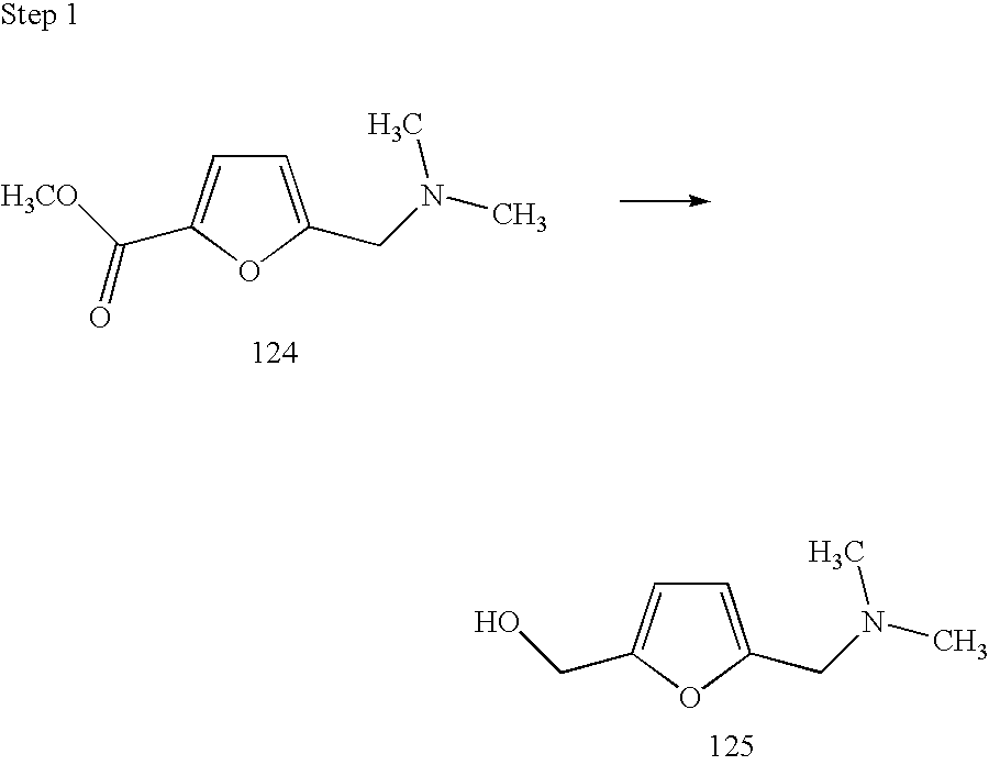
C1=C(CN(C)C)OC(C([H3CO])=O)=C1.C1=C(CN(C)C)OC(CO)=C1
